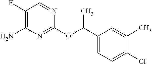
C1(Cl)=CC=C(C(OC2=NC(N)=C(F)C=N2)C)C=C1C
